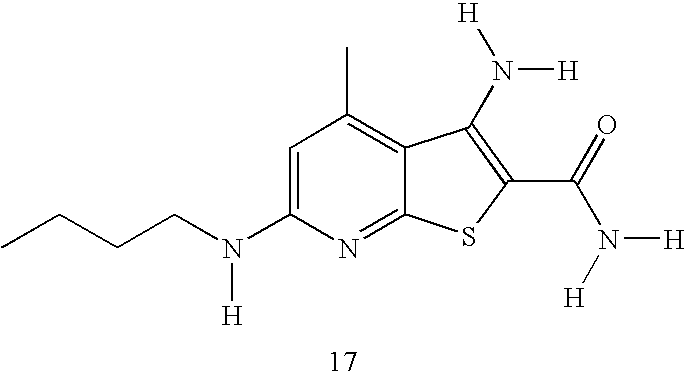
C1=C(N(CCCC)[H])N=C2C(=C1C)C(N([H])[H])=C(C(=O)N([H])[H])S2
